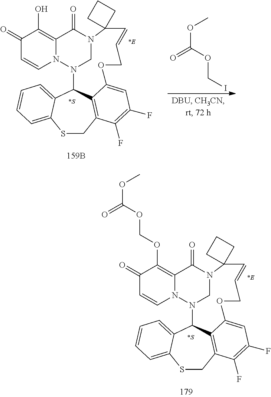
S1CC2=C3C(C4=CC=CC=C14)N1CN(C(=O)C4=C(O)C(=O)C=CN14)C1(C=CCOC3=CC(F)=C2F)CCC1.O=C(OCI)OC.S1CC2=C3C(C4=CC=CC=C14)N1CN(C(=O)C4=C(OCOC(OC)=O)C(=O)C=CN14)C1(C=CCOC3=CC(F)=C2F)CCC1
